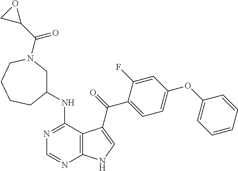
N1=C(NC2CN(C(=O)C3CO3)CCCC2)C2=C(N=C1)NC=C2C(=O)C1=CC=C(OC2=CC=CC=C2)C=C1F
